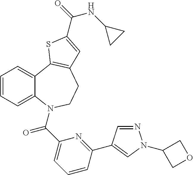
C12=CC=CC=C1N(C(=O)C1=CC=CC(C3=CN(C4COC4)N=C3)=N1)CCC1=C2SC(C(NC2CC2)=O)=C1
